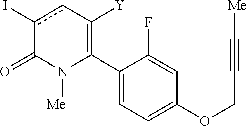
C1(C2=C([Y])cc(I)C(=O)N2[Me])=CC=C(OCC#C[Me])C=C1F
